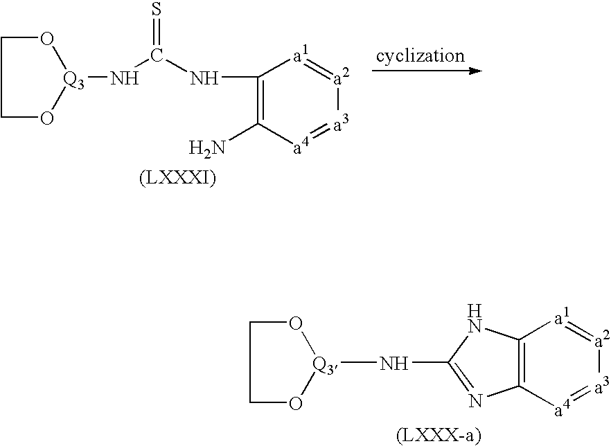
[(LXXX-a)].C12=C([a4]=[a3][a2]=[a1]1)N=C(N[Q3]1OCCO1)N2.[(LXXXI)].C1(N)=C(NC(N[Q3]2OCCO2)=S)[a1]=[a2][a3]=[a4]1
